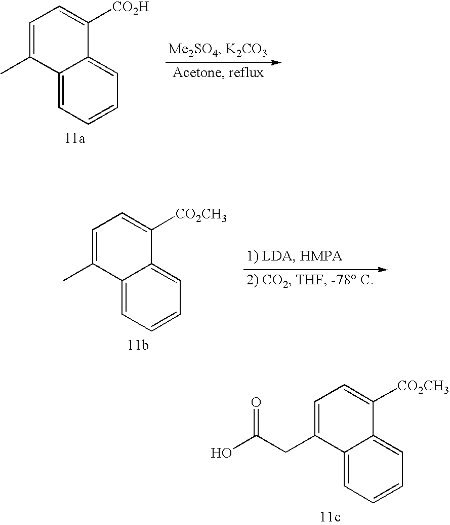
C1=C(C)C2=CC=CC=C2C([CO2H])=C1.C1=C(CC(=O)O)C2=CC=CC=C2C([CO2CH3])=C1.C1=C(C)C2=CC=CC=C2C([CO2CH3])=C1
